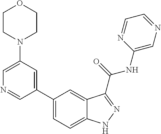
C1(N2CCOCC2)=CN=CC(C2=CC=C3C(=C2)C(C(NC2=CN=CC=N2)=O)=NN3)=C1
